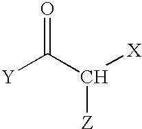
[Y]C(C([Z])[X])=O
